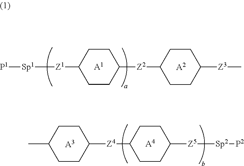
[A3].[A4].CC1CCC([Z4]C2CCC([Z5][Sp2][P2])CC2)CC1.C1CC([Z1][Sp1][P1])CCC1[Z2]C1CCC([Z3]C)CC1.[A1].[A2]
